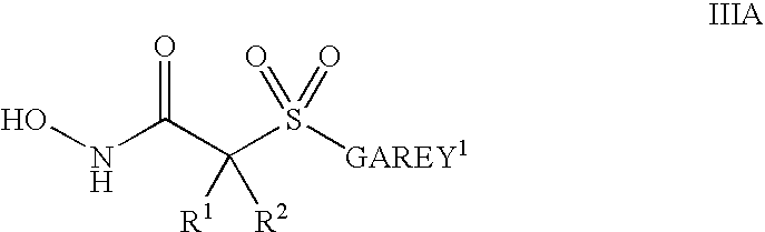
ONC(C(S([GAREY1])(=O)=O)([R1])[R2])=O
